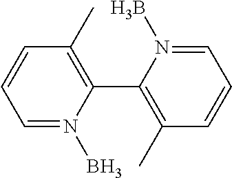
C1=N(B)C(C2=C(C)C=CC=N2B)=C(C)C=C1
